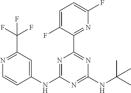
N1=C(NC2=CC(C(F)(F)F)=NC=C2)N=C(NC(C)(C)C)N=C1C1=NC(F)=CC=C1F
